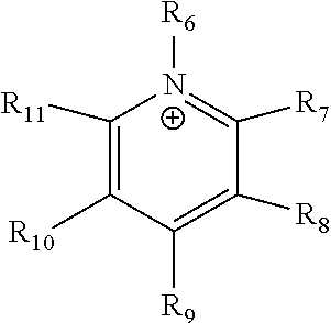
C1([R11])=C([R10])C([R9])=C([R8])C([R7])=[N+]1[R6]
